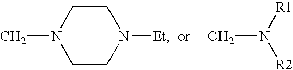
N1(C)CCN([Et])CC1.CN([R1])[R2]
